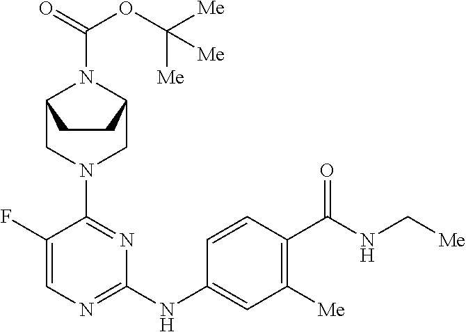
C1(F)=CN=C(NC2=CC([Me])=C(C(NC[Me])=O)C=C2)N=C1N1CC2N(C(OC([Me])([Me])[Me])=O)C(C1)CC2
